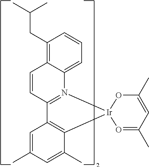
C1=CC2=N(C3=CC=CC(CC(C)C)=C13)[Ir]1(C3=C2C=C(C)C=C3C)O=C(C)C=C(C)O1
